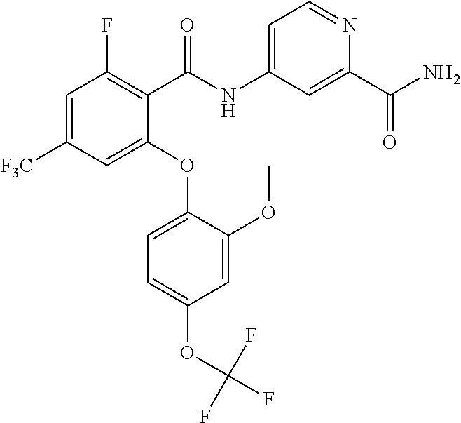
C1=C([F3C])C=C(OC2=CC=C(OC(F)(F)F)C=C2OC)C(C(NC2=CC=NC(C(N)=O)=C2)=O)=C1F
